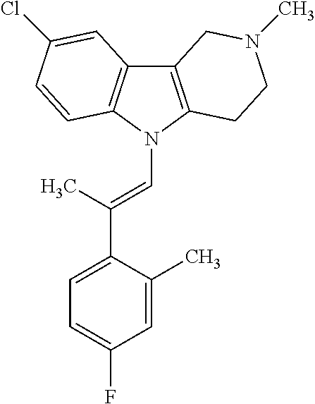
C12=C(N(C=C(C3=CC=C(F)C=C3C)C)C3=C1C=C(Cl)C=C3)CCN(C)C2
